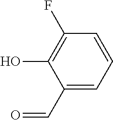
C1(C=O)=CC=CC(F)=C1O
